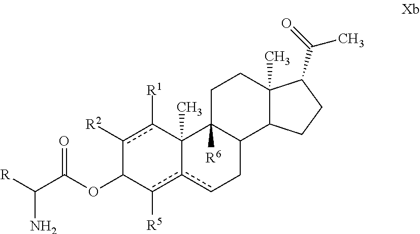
c1([R2])c([R1])C2(C)c(c([R5])C1OC(C([R])N)=O)cCC1C2([R6])CCC2(C)C1CCC2C(C)=O
